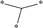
*C(*)*
